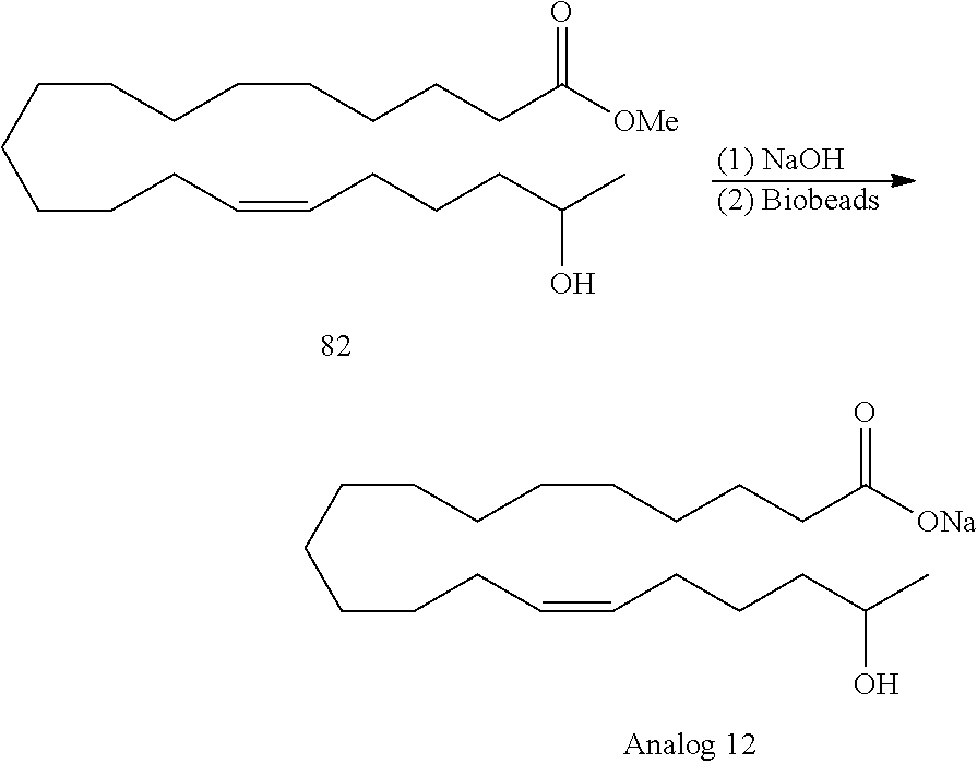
C(CCC([ONa])=O)CCCCCCCCCC=CCCCC(C)O.C(CCC([OMe])=O)CCCCCCCCCC=CCCCC(C)O.[(1) NaOH].[(2) Biobeads]
